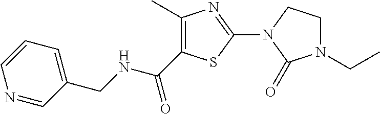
C1(C)=C(C(NCC2=CC=CN=C2)=O)SC(N2C(=O)N(CC)CC2)=N1
